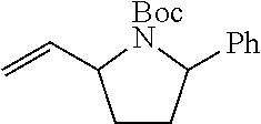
C1CC([Ph])[BocN]C1C=C
